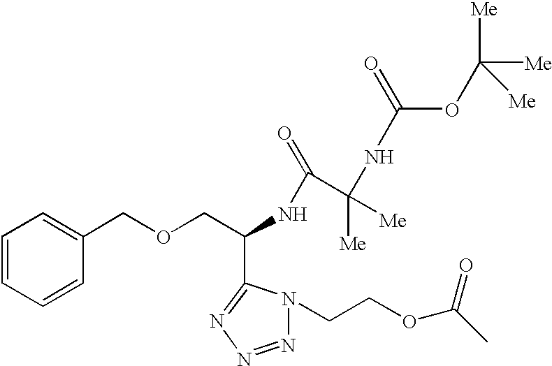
C1=CC=CC(COCC(NC(=O)C(NC(OC([Me])([Me])[Me])=O)([Me])[Me])C2=NN=NN2CCOC(C)=O)=C1
